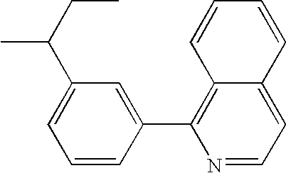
N1=CC=C2C(=C1C1=CC(C(CC)C)=CC=C1)C=CC=C2
